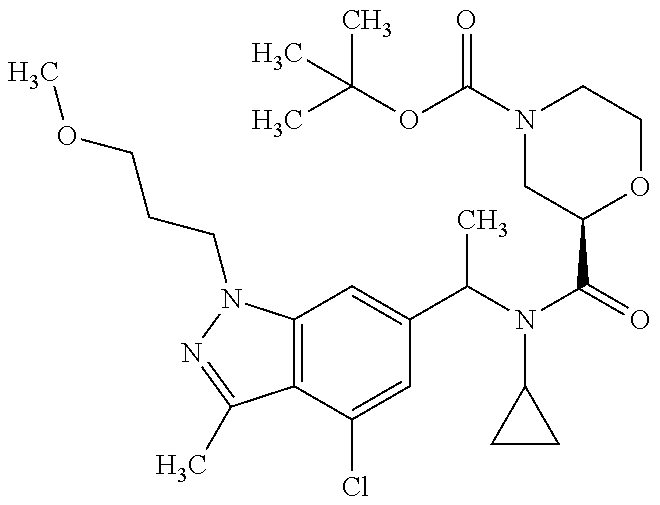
C12=C(N(CCCOC)N=C1C)C=C(C(N(C(=O)C1OCCN(C(OC(C)(C)C)=O)C1)C1CC1)C)C=C2Cl
